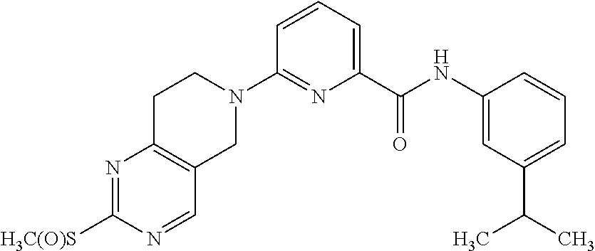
N1=C([H3C(O)S])N=CC2=C1CCN(C1=NC(C(NC3=CC(C(C)C)=CC=C3)=O)=CC=C1)C2
